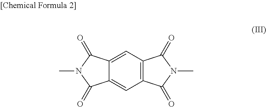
C12=CC3=C(C=C1C(=O)N(C)C2=O)C(=O)N(C)C3=O
